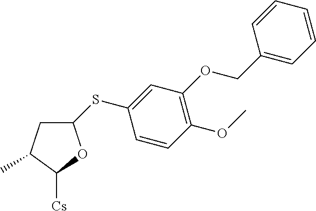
C1C(C)C([Cs])OC1SC1=CC(OCC2=CC=CC=C2)=C(OC)C=C1
